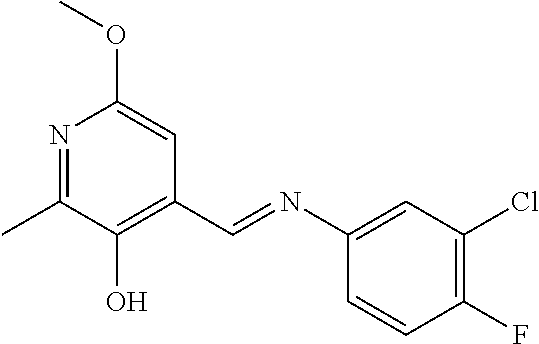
C1=CC(F)=C(Cl)C=C1N=CC1=C(O)C(C)=NC(OC)=C1
